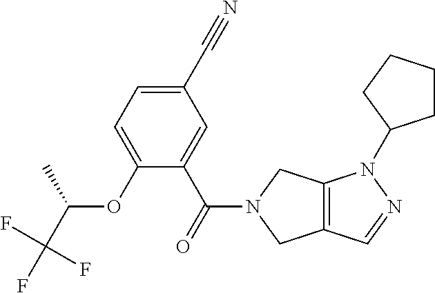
C1(C#N)=CC=C(OC(C)C(F)(F)F)C(C(=O)N2CC3=C(C2)N(C2CCCC2)N=C3)=C1
